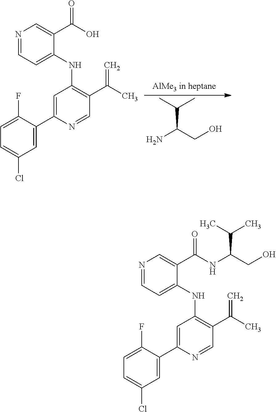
N1=CC=C(NC2=C(C(C)=C)C=NC(C3=CC(Cl)=CC=C3F)=C2)C(C(O)=O)=C1.C(C(C)C)(N)CO.N1=CC=C(NC2=C(C(C)=C)C=NC(C3=CC(Cl)=CC=C3F)=C2)C(C(NC(C(C)C)CO)=O)=C1
